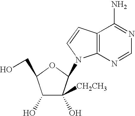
C1(O)C(O)([CH2CH3])C(N2C3=C(C(N)=NC=N3)C=C2)OC1CO
